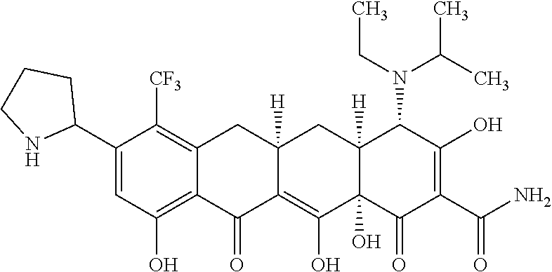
C12=C(O)C=C(C3CCCN3)C([CF3])=C1CC1([H])C(=C(O)C3(O)C([H])(C1)C(N(C(C)C)CC)C(O)=C(C(N)=O)C3=O)C2=O
